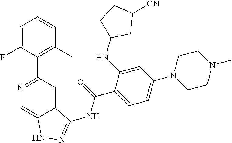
N1=C(C2=C(C)C=CC=C2F)C=C2C(=C1)NN=C2NC(C1=CC=C(N2CCN(C)CC2)C=C1NC1CC([CN])CC1)=O
